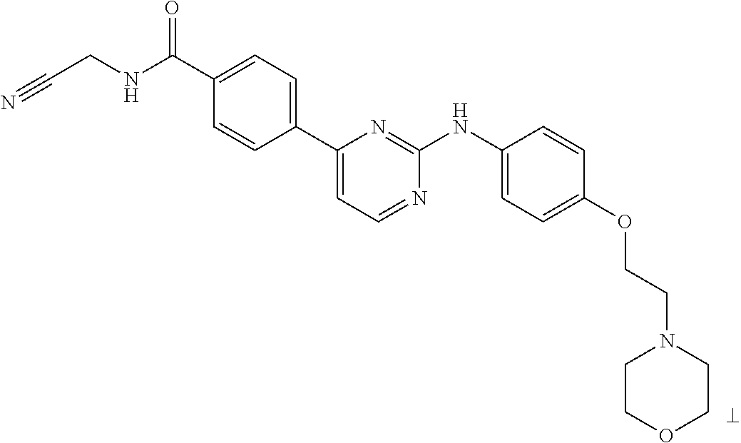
C1(C(NCC#N)=O)=CC=C(C2=CC=NC(NC3=CC=C(OCCN4CCOCC4)C=C3)=N2)C=C1
